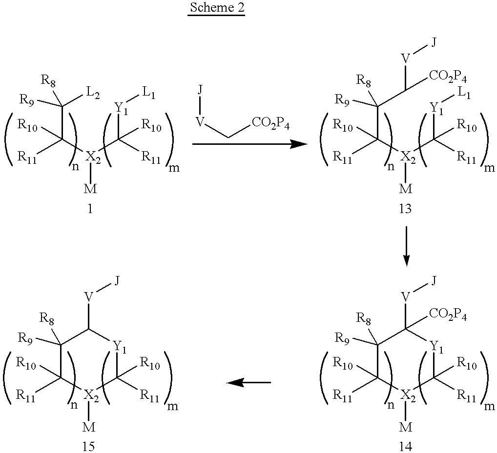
[M][X2](C([R11])([R10])C([R9])([R8])[L2])C([R11])([R10])[Y1][L1].[V](C[CO2P4])[J].[M][X2](C([R11])([R10])C([R9])([R8])C([V][J])[CO2P4])C([R11])([R10])[Y1][L1].[M][X2]1C([R11])([R10])C([R9])([R8])C([V][J])([CO2P4])[Y1]C1([R11])[R10].[M][X2]1C([R11])([R10])C([R9])([R8])C([V][J])[Y1]C1([R11])[R10]
